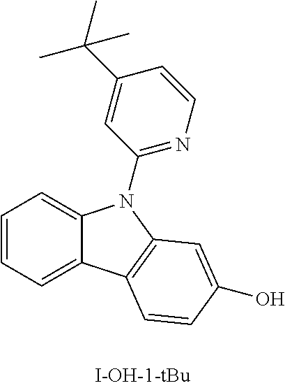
C1=CC=C2C(=C1)N(C1=NC=CC(C(C)(C)C)=C1)C1=C2C=CC(O)=C1
